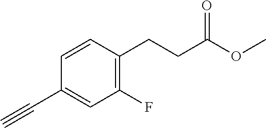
C1=CC(CCC(OC)=O)=C(F)C=C1C#C
